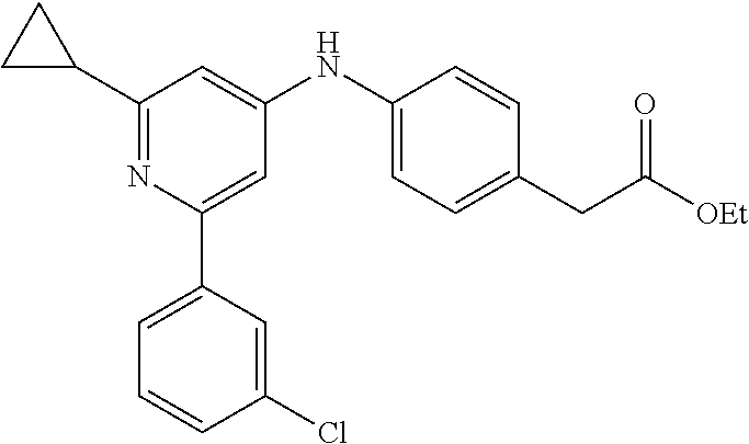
C1(C2CC2)=NC(C2=CC=CC(Cl)=C2)=CC(NC2=CC=C(CC([OEt])=O)C=C2)=C1
